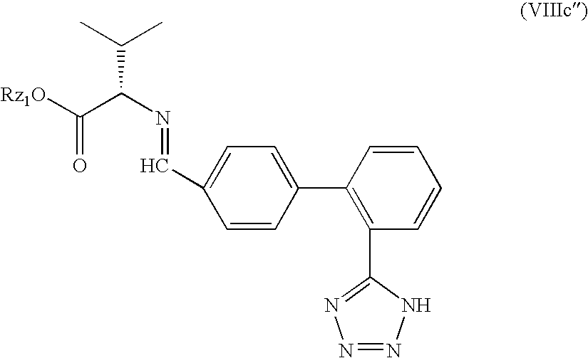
[Rz1O]C(C(N=CC1=CC=C(C2=C(C3=NN=NN3)C=CC=C2)C=C1)C(C)C)=O
